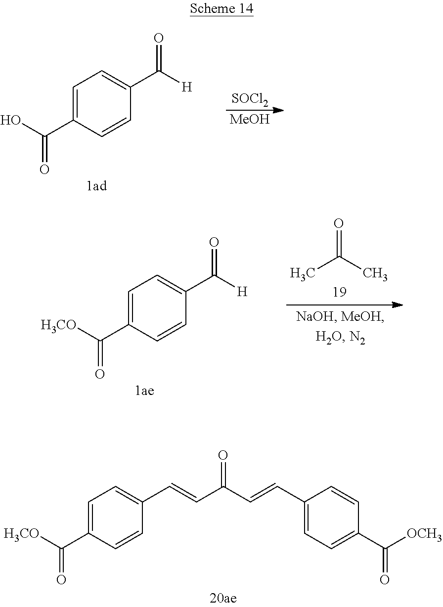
[H3CO]C(C1=CC=C(C=CC(C=CC2=CC=C(C([OCH3])=O)C=C2)=O)C=C1)=O.[SOCl2].[MeOH].OC(C1=CC=C(C([H])=O)C=C1)=O.[H3CO]C(C1=CC=C(C([H])=O)C=C1)=O.O=C(C)C
